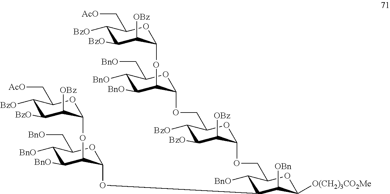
C1([BnO])C(OC2C(OC3C([OBz])C([BzO])C([BzO])C(C[AcO])O3)C([BnO])C([BnO])C(C[BnO])O2)C([OBn])C([O(CH2)3CO2Me])OC1COC1C([OBz])C([BzO])C([BzO])C(COC2C(OC3C([OBz])C([BzO])C([BzO])C(C[AcO])O3)C([BnO])C([BnO])C(C[BnO])O2)O1
